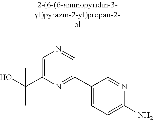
C(C1=CN=CC(C2=CC=C(N)N=C2)=N1)(O)(C)C
